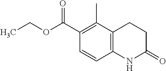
C12=C(NC(=O)CC1)C=CC(C(=O)OCC)=C2C
